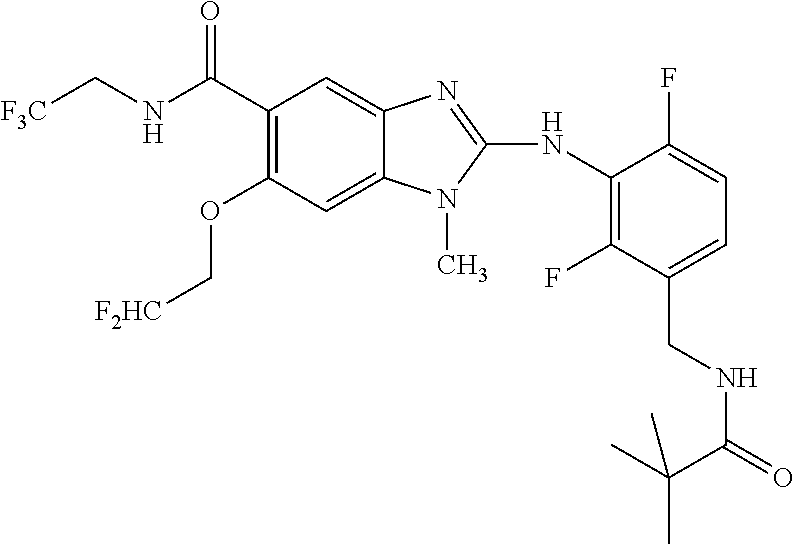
[F3C]CNC(C1=C(OC[F2HC])C=C2C(=C1)N=C(NC1=C(F)C(CNC(=O)C(C)(C)C)=CC=C1F)N2C)=O
